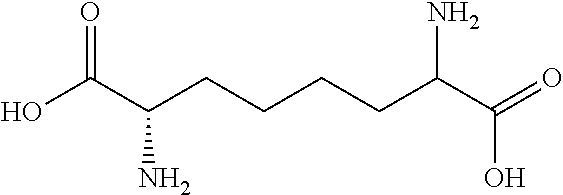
OC(C(CCCCC(C(=O)O)N)N)=O
